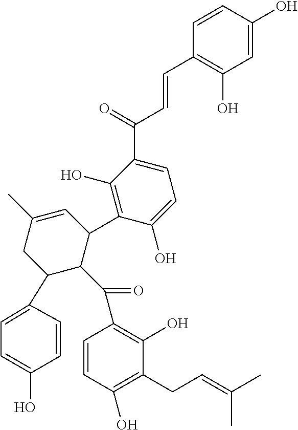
C(=O)(C1C(C2=C(O)C(C(C=CC3=C(O)C=C(O)C=C3)=O)=CC=C2O)C=C(C)CC1C1=CC=C(O)C=C1)C1=C(O)C(CC=C(C)C)=C(O)C=C1
